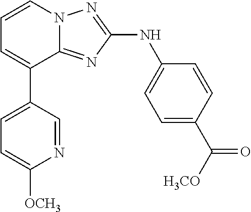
C1=C(C2=CC=CN3C2=NC(NC2=CC=C(C([H3CO])=O)C=C2)=N3)C=NC([OCH3])=C1
